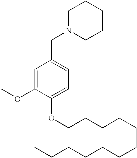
C1N(CC2=CC=C(OCCCCCCCCCCCC)C(OC)=C2)CCCC1
